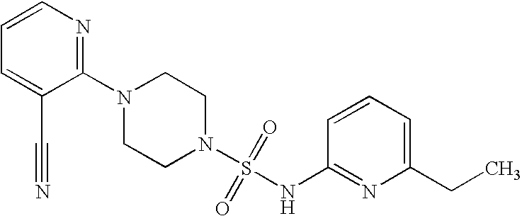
N1(C2=NC=CC=C2C#N)CCN(S(=O)(=O)NC2=NC(CC)=CC=C2)CC1
